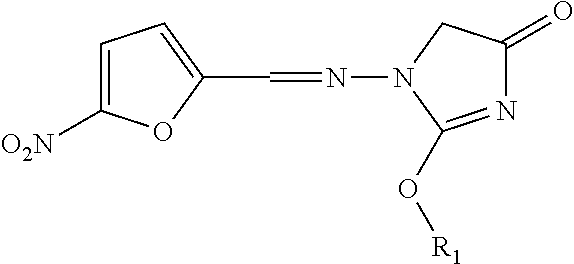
C1=C([O2N])OC(C=NN2CC(=O)N=C2O[R1])=C1
